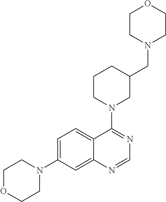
C1OCCN(C2=CC=C3C(=C2)N=CN=C3N2CC(CN3CCOCC3)CCC2)C1
